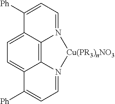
C1=C2C3=C4C(=C1)C([Ph])=CC=N4[Cu(PR3)nNO3]N3=CC=C2[Ph]
